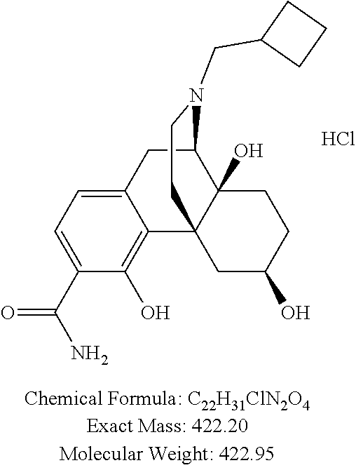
C1(C(N)=O)=CC=C2C(=C1O)C13C(O)(C(C2)N(CC2CCC2)CC1)CCC(O)C3.Cl
